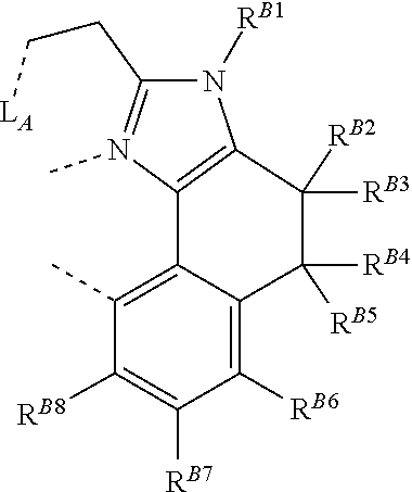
[RB2]C1([RB3])C2=C(N(C)=C(CC[LA])N2[RB1])C2=C(C)C([RB8])=C([RB7])C([RB6])=C2C1([RB5])[RB4]
